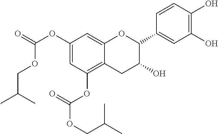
C1=C(OC(=O)OCC(C)C)C=C2C(=C1OC(=O)OCC(C)C)CC(O)C(C1=CC(O)=C(O)C=C1)O2
